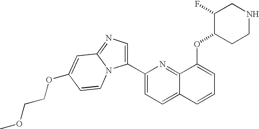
O(C1=CC=CC2=CC=C(C3=CN=C4N3C=CC(OCCOC)=C4)N=C12)C1CCNCC1F
